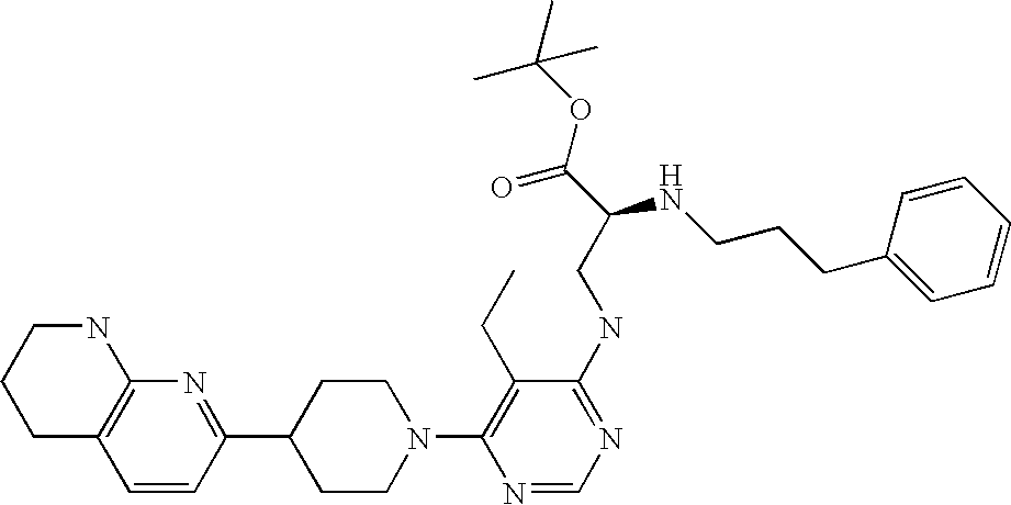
C1=CC(C2CCN(C3=C(CC)C(NCC(C(OC(C)(C)C)=O)NCCCC4=CC=CC=C4)=NC=N3)CC2)=NC2=C1CCCN2
